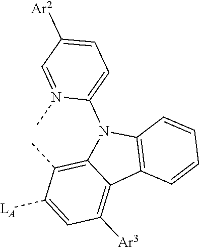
C1=C([LA])C(C)=C2C(=C1[Ar3])C1=C(N2C2=CC=C([Ar2])C=N2C)C=CC=C1
